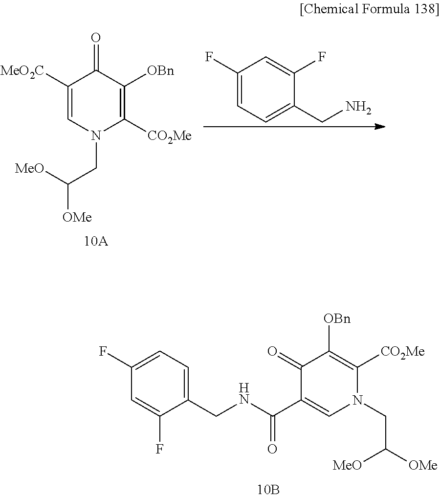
C1([MeO2C])=CN(CC([OMe])[MeO])C([CO2Me])=C([OBn])C1=O.C1(F)=CC=C(CN)C(F)=C1.C1(=O)C(C(NCC2=CC=C(F)C=C2F)=O)=CN(CC([OMe])[MeO])C([CO2Me])=C1[OBn]
